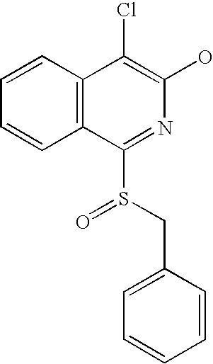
C12=C(C(Cl)=C(O)N=C1S(CC1=CC=CC=C1)=O)C=CC=C2
